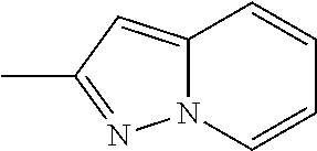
N12C(=CC(C)=N1)C=CC=C2
